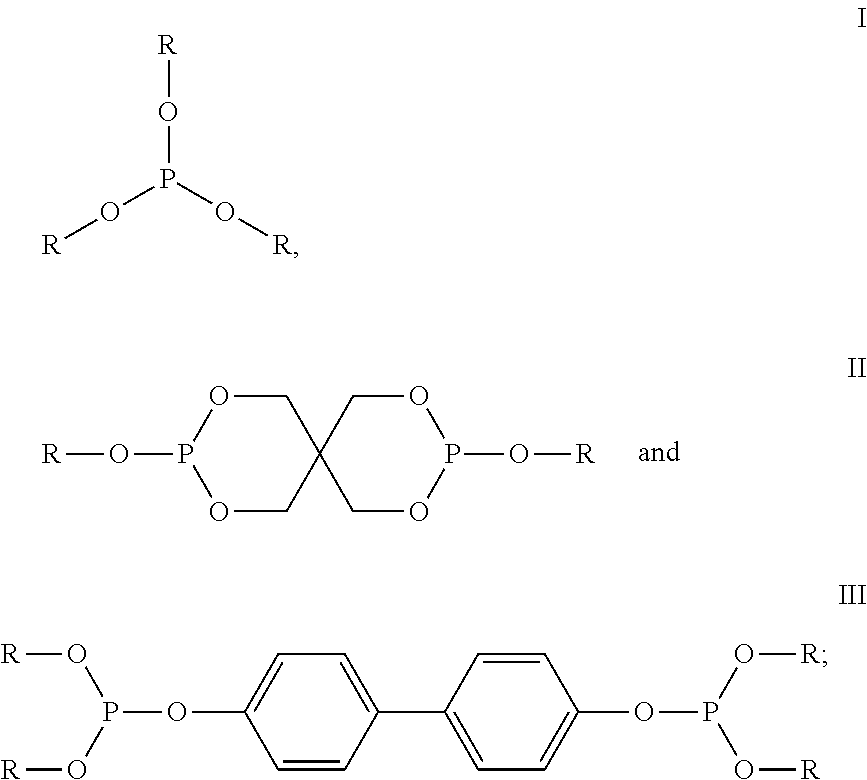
[R]OP1OCC2(CO1)COP(O[R])OC2.O(P(O[R])O[R])[R].C1=CC(C2=CC=C(OP(O[R])O[R])C=C2)=CC=C1OP(O[R])O[R]
